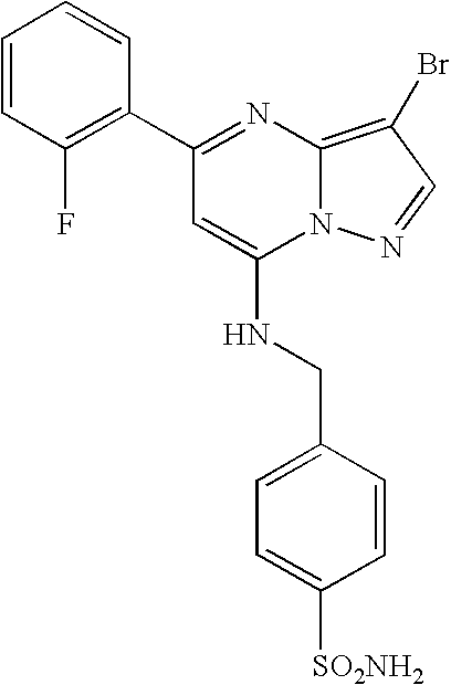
C1(C2=NC3=C(Br)C=NN3C(NCC3=CC=C([SO2NH2])C=C3)=C2)=C(F)C=CC=C1
